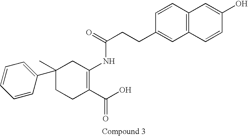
CC1(C2=CC=CC=C2)CCC(C(O)=O)=C(NC(=O)CCC2=CC3=C(C=C2)C=C(O)C=C3)C1
